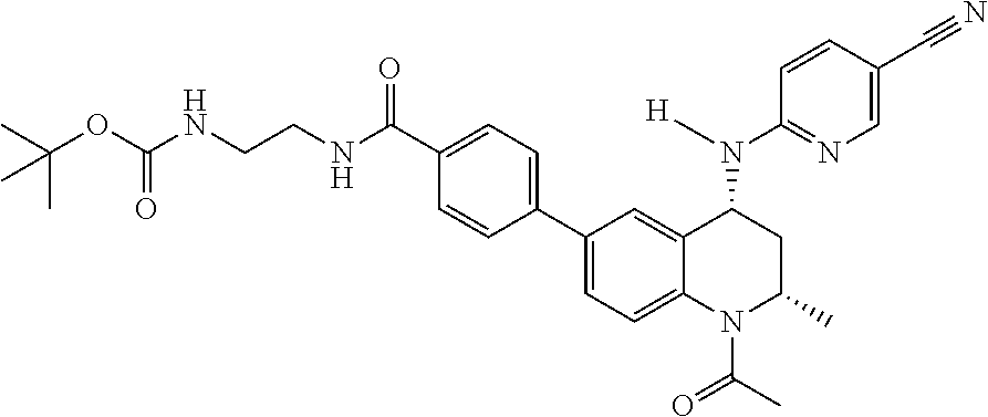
C1(C2=CC=C3C(=C2)C(N(C2=NC=C(C#N)C=C2)[H])CC(C)N3C(=O)C)=CC=C(C(NCCNC(OC(C)(C)C)=O)=O)C=C1
